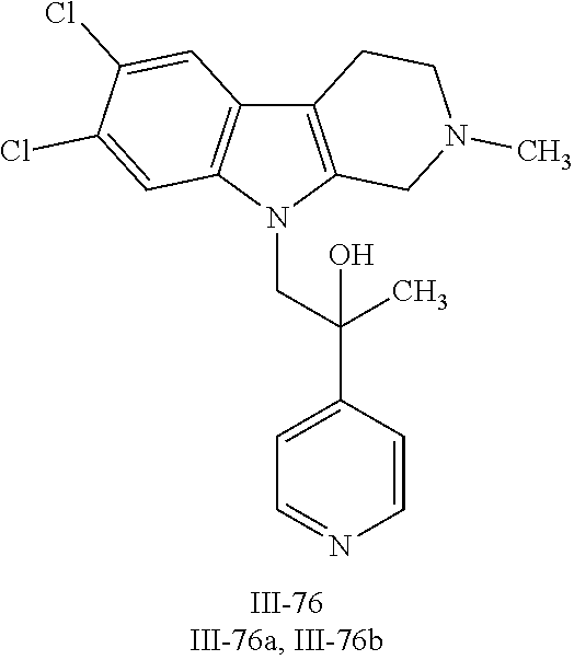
N1(CC(C2=CC=NC=C2)(C)O)C2=C(C3=C1C=C(Cl)C(Cl)=C3)CCN(C)C2
